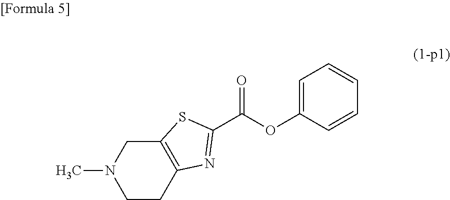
C1=CC=CC=C1OC(C1=NC2=C(CN(C)CC2)S1)=O
